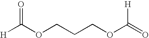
C(OCCCOC(=O)[H])([H])=O
